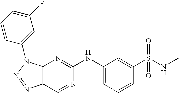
C12=C(N(C3=CC(F)=CC=C3)N=N1)N=C(NC1=CC=CC(S(NC)(=O)=O)=C1)N=C2
